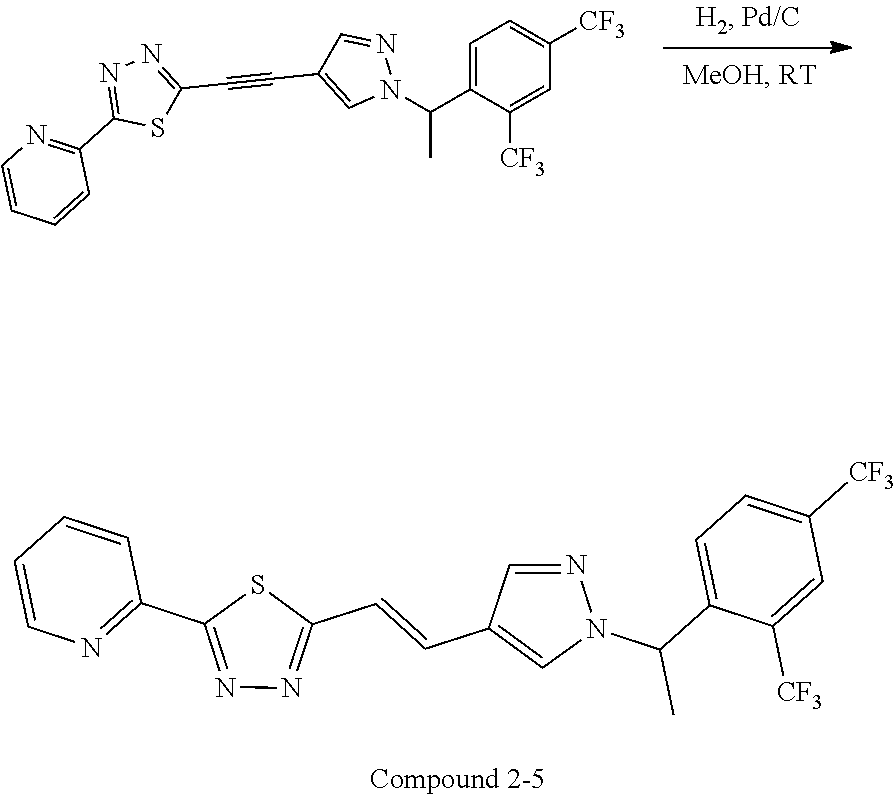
N1=CC(C#CC2=NN=C(C3=NC=CC=C3)S2)=CN1C(C1=CC=C([CF3])C=C1[CF3])C.N1=C(C2=NC=CC=C2)SC(C=CC2=CN(C(C3=CC=C([CF3])C=C3[CF3])C)N=C2)=N1
